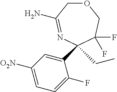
O1CC(N)=NC(C2=CC([O2N])=CC=C2F)(CC)C(F)(F)C1
